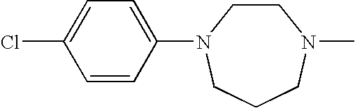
C1=C(N2CCN(C)CCC2)C=CC(Cl)=C1
